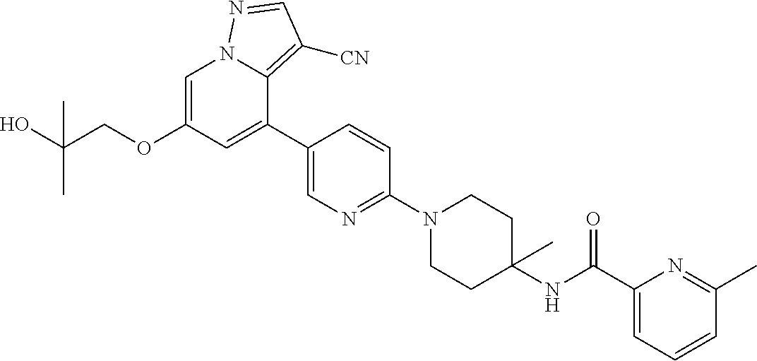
C1=C(OCC(O)(C)C)C=C(C2=CN=C(N3CCC(NC(C4=CC=CC(C)=N4)=O)(C)CC3)C=C2)C2=C([CN])C=NN12
